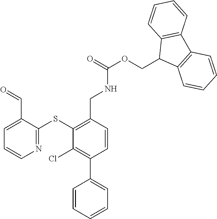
C1(SC2=NC=CC=C2C=O)=C(CNC(OCC2C3=C(C4=C2C=CC=C4)C=CC=C3)=O)C=CC(C2=CC=CC=C2)=C1Cl
